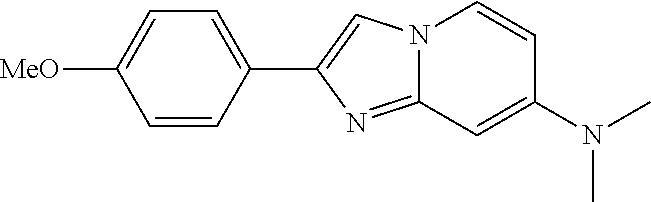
N12C(=NC(C3=CC=C([MeO])C=C3)=C1)C=C(N(C)C)C=C2
